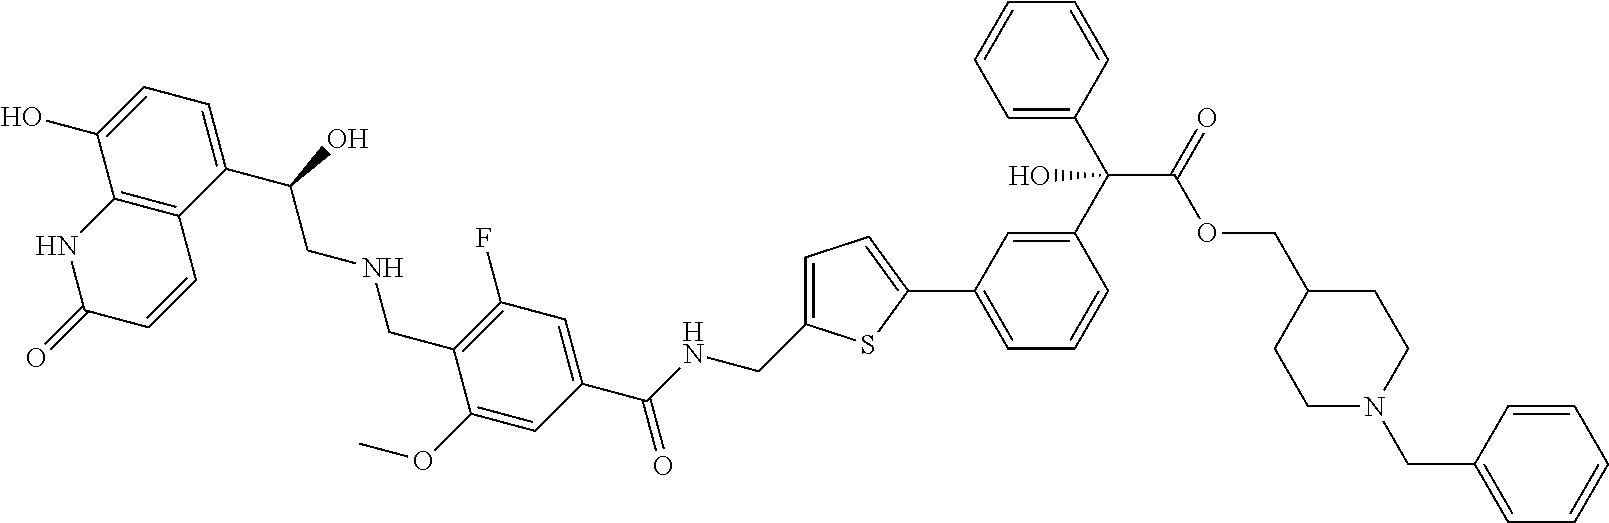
C1(C(CNCC2=C(F)C=C(C(NCC3=CC=C(C4=CC=CC(C(C5=CC=CC=C5)(C(OCC5CCN(CC6=CC=CC=C6)CC5)=O)O)=C4)S3)=O)C=C2OC)O)=CC=C(O)C2=C1C=CC(=O)N2
